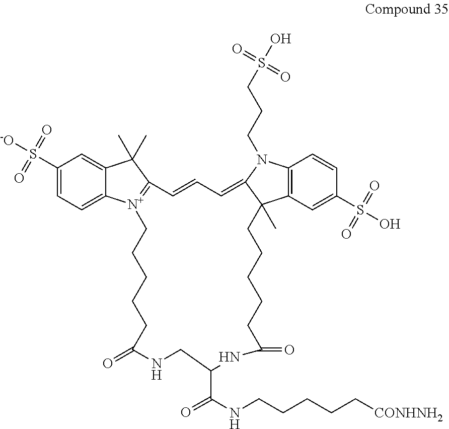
C1(S(=O)(=O)[-O])=CC=C2C(=C1)C(C)(C)C1=[N+]2CCCCCC(=O)NCC(C(=O)NCCCCC[CONHNH2])NC(=O)CCCCCC2(C)C3=C(N(CCCS(O)(=O)=O)C2=CC=C1)C=CC(S(O)(=O)=O)=C3
